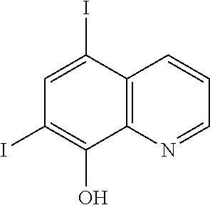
C1=C(I)C2=C(C(O)=C1I)N=CC=C2
